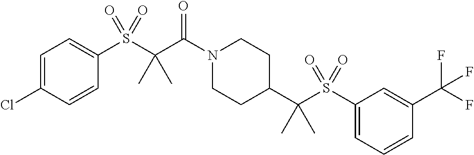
C1=C(Cl)C=CC(S(C(C(N2CCC(C(S(C3=CC=CC(C(F)(F)F)=C3)(=O)=O)(C)C)CC2)=O)(C)C)(=O)=O)=C1
